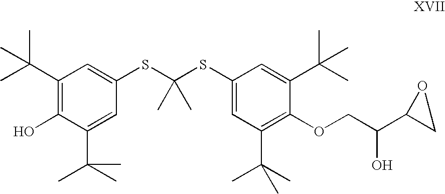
C1(C(C)(C)C)=C(O)C(C(C)(C)C)=CC(SC(SC2=CC(C(C)(C)C)=C(OCC(C3CO3)O)C(C(C)(C)C)=C2)(C)C)=C1
